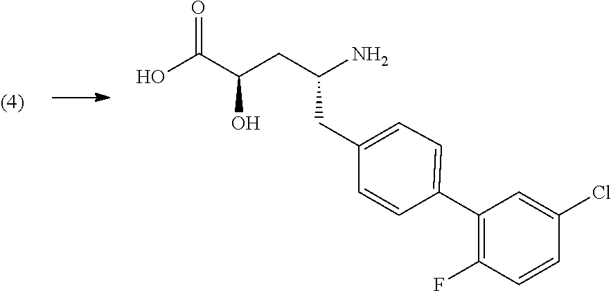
OC(C(CC(N)CC1=CC=C(C2=C(F)C=CC(Cl)=C2)C=C1)O)=O
